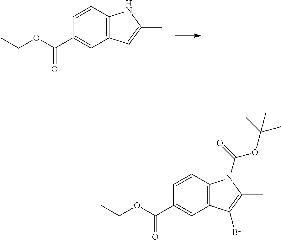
C1(C(OCC)=O)=CC2=C(C=C1)NC(C)=C2.C1(C(OCC)=O)=CC2=C(C=C1)N(C(=O)OC(C)(C)C)C(C)=C2Br
